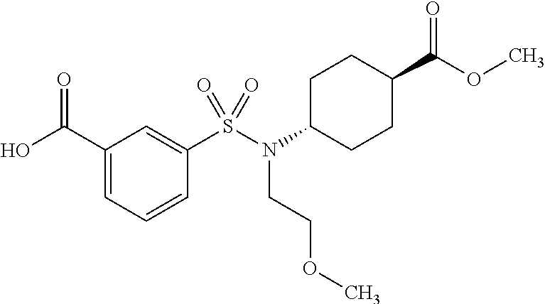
C1(C(O)=O)=CC=CC(S(N(C2CCC(C(OC)=O)CC2)CCOC)(=O)=O)=C1
